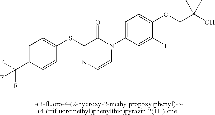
S(C1=NC=CN(C2=CC=C(OCC(O)(C)C)C(F)=C2)C1=O)C1=CC=C(C(F)(F)F)C=C1
